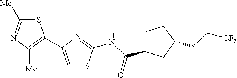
C1([Me])=NC([Me])=C(C2=CSC(NC(C3CCC(SC[CF3])C3)=O)=N2)S1
